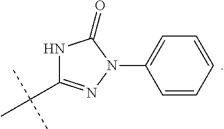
C(C1=NN(C2=CC=CC=C2)C(=O)N1)(C)(C)C
